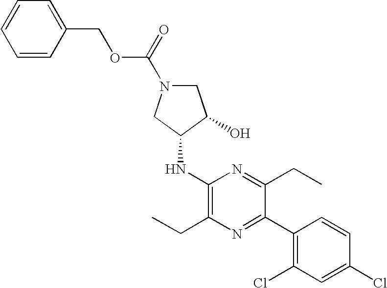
C1(NC2C(O)CN(C(OCC3=CC=CC=C3)=O)C2)=C(CC)N=C(C2=C(Cl)C=C(Cl)C=C2)C(CC)=N1
